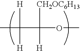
CC(C(OC)([CH2OC6H13])[H])([H])[H]
